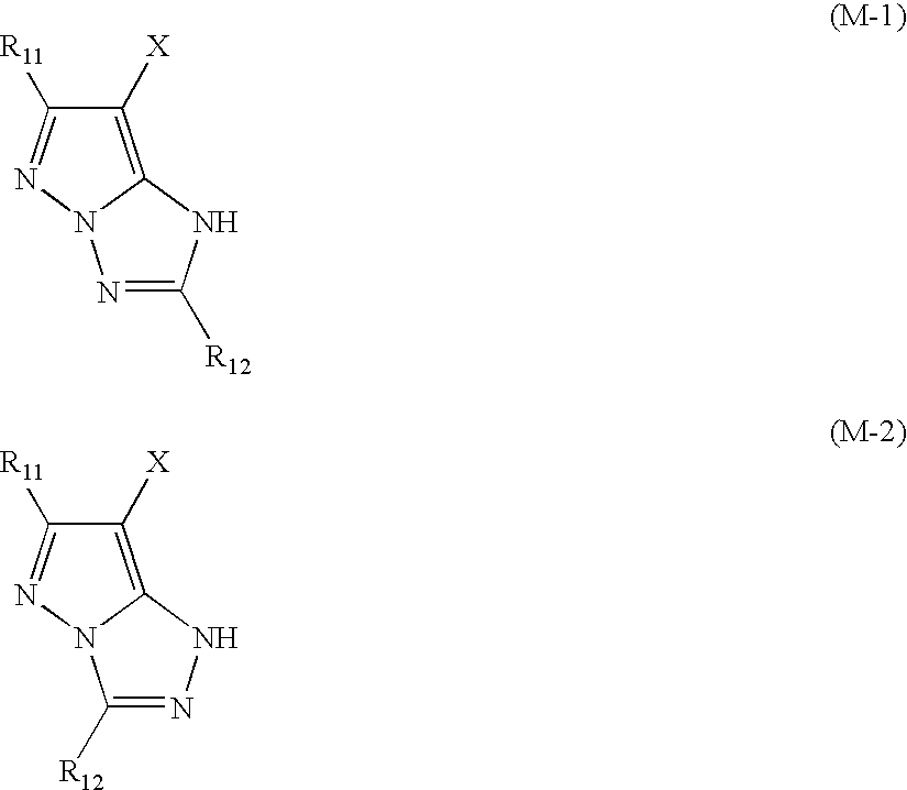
C1([X])=C2N(N=C1[R11])N=C([R12])N2.C1([X])=C2N(N=C1[R11])C([R12])=NN2
